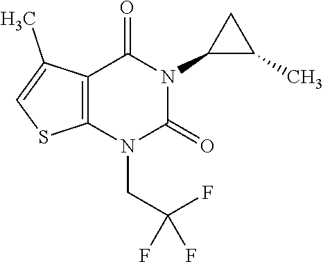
C12=C(N(CC(F)(F)F)C(=O)N(C3C(C)C3)C1=O)SC=C2C
